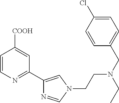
C1=CN=C(C2=CN(CCN(CC3=CC=C(Cl)C=C3)CC)C=N2)C=C1[COOH]
